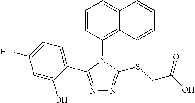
N1=C(C2=CC=C(O)C=C2O)N(C2=C3C(=CC=C2)C=CC=C3)C(SCC(O)=O)=N1
